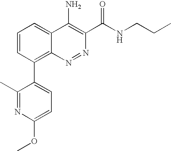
C1(C2=C3C(=CC=C2)C(N)=C(C(NCCC)=O)N=N3)=CC=C(OC)N=C1C
